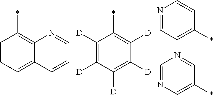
C1=CC=C2C(=C1*)N=CC=C2.C1([D])=C([D])C([D])=C([D])C([D])=C1*.N1=CC=C(*)C=C1.C1=NC=C(*)C=N1
